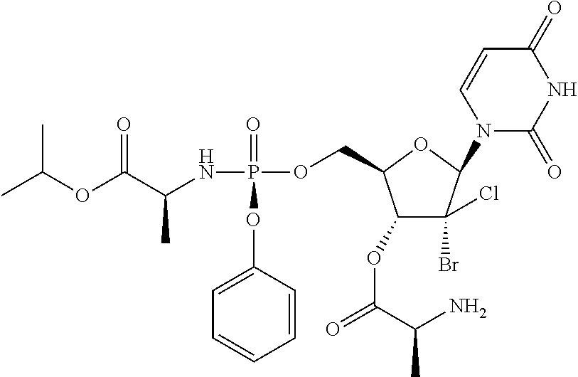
C1(OC(=O)C(N)C)C(Br)(Cl)C(N2C(=O)NC(=O)C=C2)OC1COP(NC(C(OC(C)C)=O)C)(=O)OC1=CC=CC=C1
